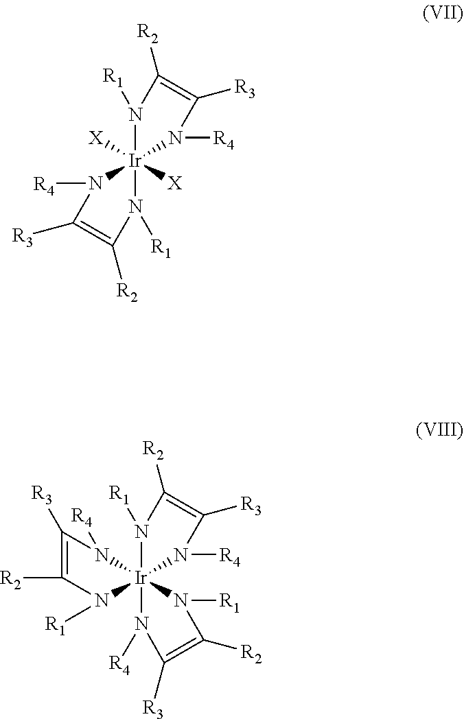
N1([R1])[Ir]2([X])([X])(N([R4])C([R3])=C([R2])N2[R1])N([R4])C([R3])=C1[R2].N1([R1])[Ir]23(N([R1])C([R2])=C([R3])N2[R4])(N([R1])C([R2])=C([R3])N3[R4])N([R4])C([R3])=C1[R2]
